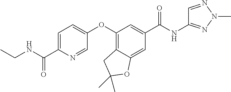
C1=C(C(=O)NCC)N=CC(OC2=C3C(=CC(C(NC4=NN(C)N=C4)=O)=C2)OC(C)(C)C3)=C1
